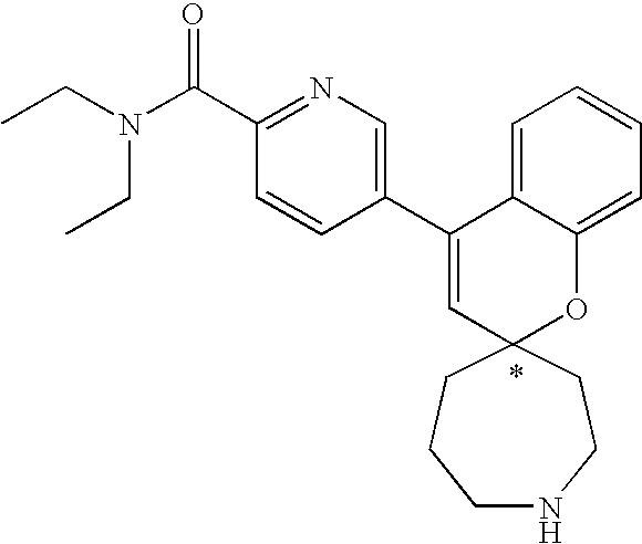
CCN(C(C1=NC=C(C2=CC3(OC4=CC=CC=C24)CCNCCC3)C=C1)=O)CC
